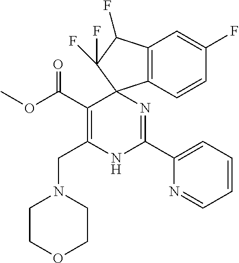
C(C1=C(CN2CCOCC2)NC(C2=CC=CC=N2)=NC12C1=C(C(F)C2(F)F)C=C(F)C=C1)(=O)OC
